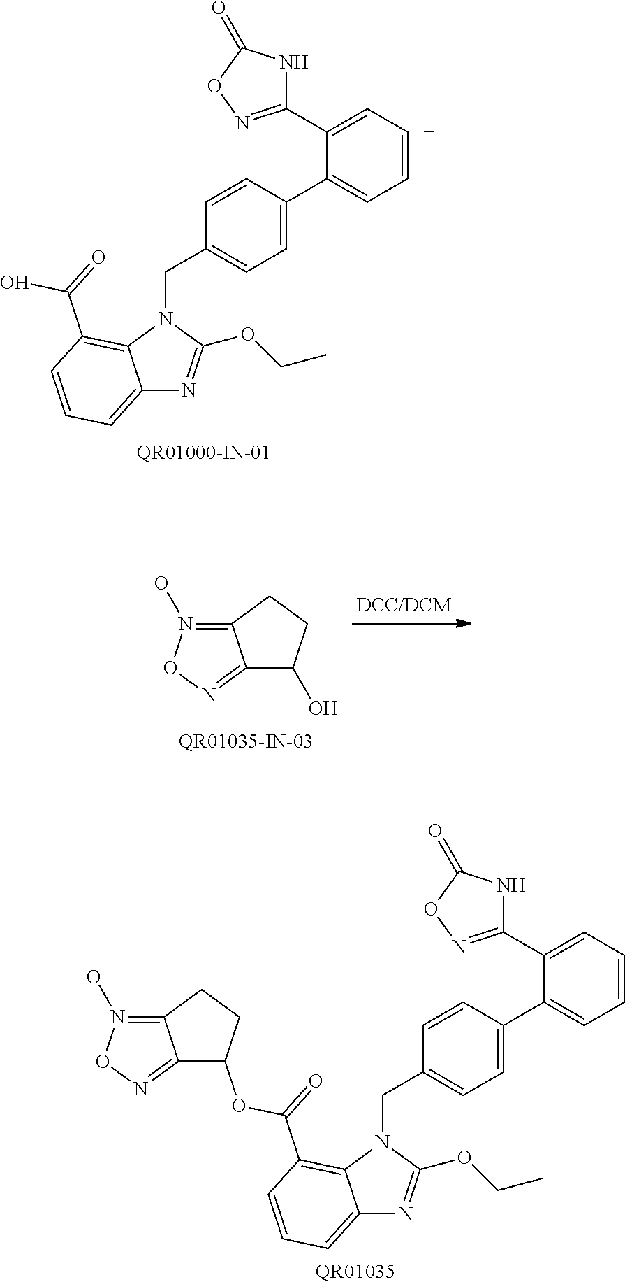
C12=CC=CC(C(=O)O)=C1N(CC1=CC=C(C3=CC=[C+]C=C3C3=NOC(=O)N3)C=C1)C(OCC)=N2.C12=NON(O)=C1CCC2O.C12=CC=CC(C(=O)OC3C4=NON(O)=C4CC3)=C1N(CC1=CC=C(C3=CC=CC=C3C3=NOC(=O)N3)C=C1)C(OCC)=N2.[QR01035]
